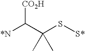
C(S[S*])(C([*N])[CO2H])(C)C
